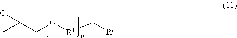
C1(CO[R1]O[Rc])OC1
